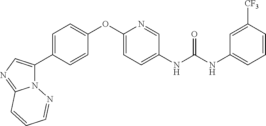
C1=C(C2=CN=C3N2N=CC=C3)C=CC(OC2=CC=C(NC(=O)NC3=CC=CC([CF3])=C3)C=N2)=C1
